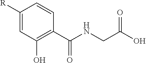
[R]C1=CC(O)=C(C(=O)NCC(=O)O)C=C1
